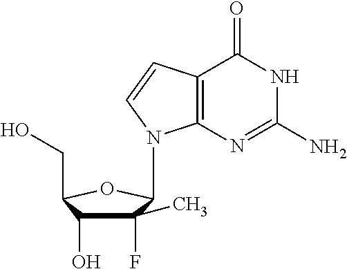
C1(F)(C)C(O)C(CO)OC1N1C2=C(C=C1)C(=O)NC(N)=N2
